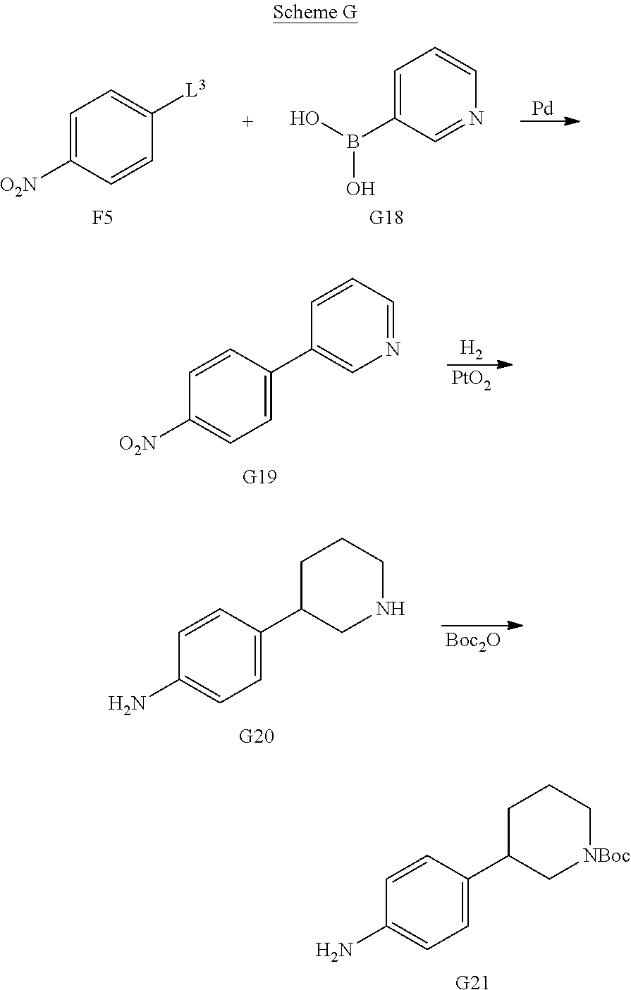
[Pd].C1=C([O2N])C=CC([L3])=C1.[F5].[G18].C1=C(B(O)O)C=NC=C1.[H2].[PtO2].[G19].C1=C(C2=CN=CC=C2)C=CC([O2N])=C1.[G21].C1=C(C2C[NBoc]CCC2)C=CC(N)=C1.[G20].[Boc2O].C1=C(C2CNCCC2)C=CC(N)=C1
